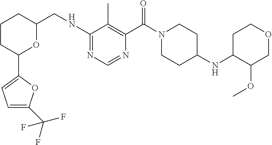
N(C1=NC=NC(C(N2CCC(NC3C(OC)COCC3)CC2)=O)=C1C)CC1CCCC(C2=CC=C(C(F)(F)F)O2)O1
